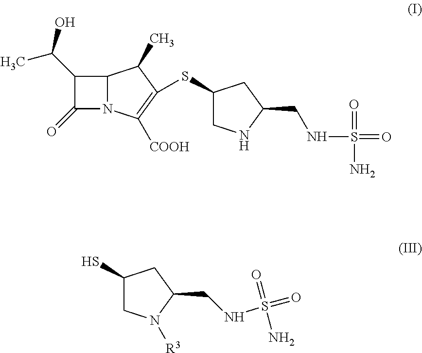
SC1CN([R3])C(CNS(N)(=O)=O)C1.C1(C(O)C)C(=O)N2C1C(C)C(SC1CNC(CNS(N)(=O)=O)C1)=C2[COOH]
